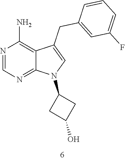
N1=CN=C2C(=C1N)C(CC1=CC(F)=CC=C1)=CN2C1CC(O)C1
